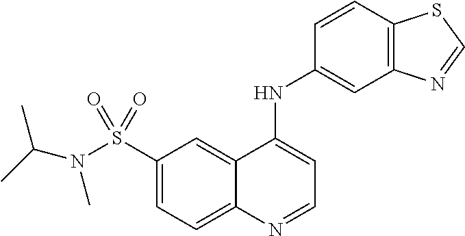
N(S(C1=CC=C2C(=C1)C(NC1=CC3=C(C=C1)SC=N3)=CC=N2)(=O)=O)(C(C)C)C
